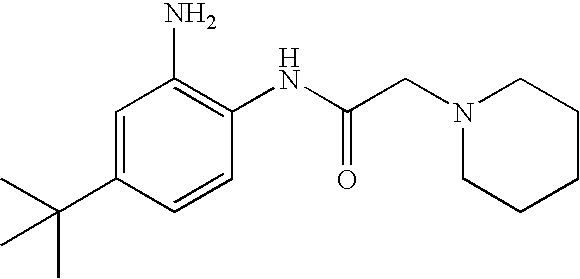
C1=C(C(C)(C)C)C=CC(NC(CN2CCCCC2)=O)=C1N
